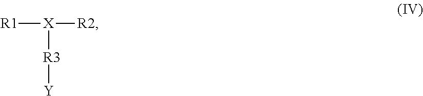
[R1][X]([R2])[R3][Y]
